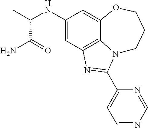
C1(NC(C)C(N)=O)=CC2=C3C(=C1)OCCCN3C(C1=CC=NC=N1)=N2
